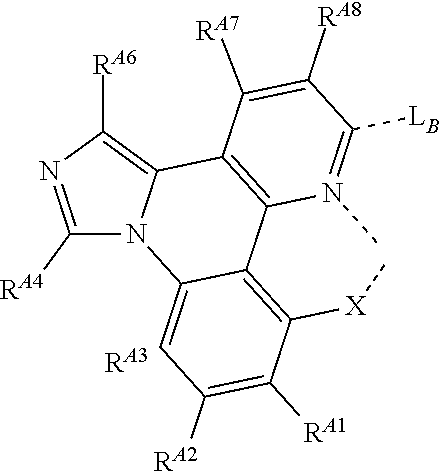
[LB]C1=N(C)C2=C(C3=C([RA6])N=C([RA4])N3C3=CC([RA2])=C([RA1])C([X]C)=C32)C([RA7])=C1[RA8].[RA3]
